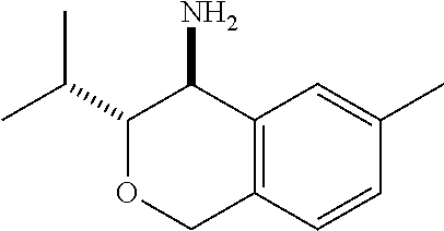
C1(C(C)C)OCC2=C(C1N)C=C(C)C=C2
